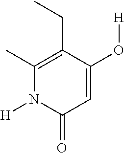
C1(C)=C(CC)C(O[H])=CC(=O)N1[H]
